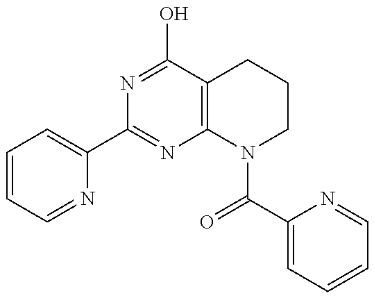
C1=CC=NC(C2=NC3=C(C(O)=N2)CCCN3C(C2=CC=CC=N2)=O)=C1
